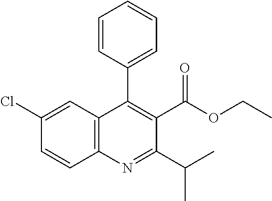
C12=C(C=C(Cl)C=C1)C(C1=CC=CC=C1)=C(C(OCC)=O)C(C(C)C)=N2
